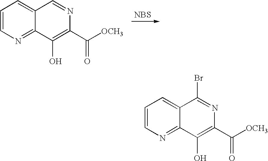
C1=CN=C2C(=C1)C=NC(C([OCH3])=O)=C2O.[NBS].C1=CN=C2C(=C1)C(Br)=NC(C([OCH3])=O)=C2O
